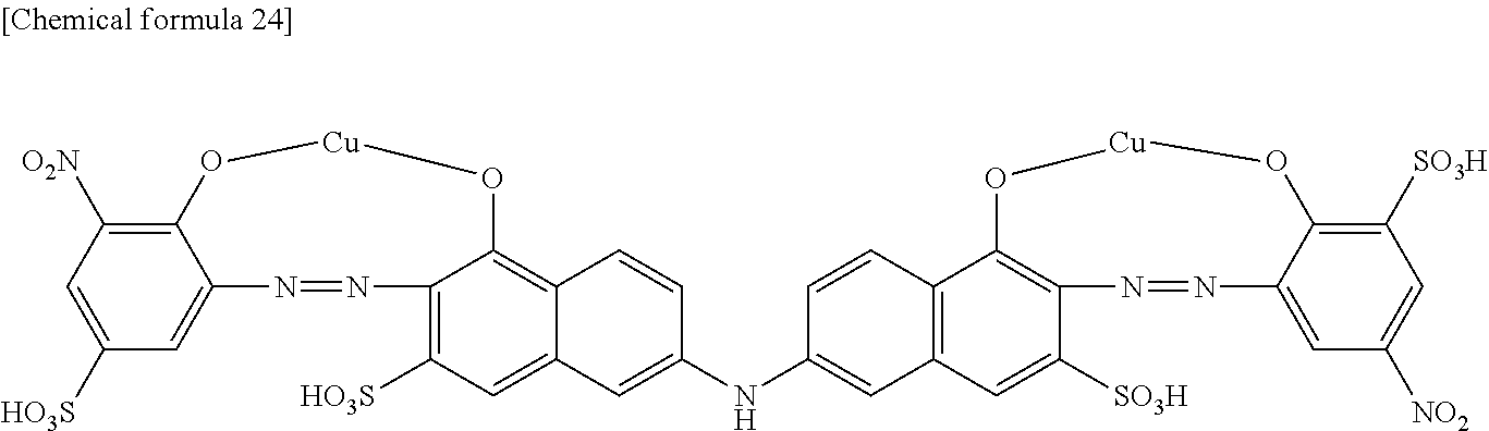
C1([O2N])=C2C(=CC([HO3S])=C1)N=NC1=C([HO3S])C=C3C(=C1O[Cu]O2)C=CC(NC1=CC2=C(C=C1)C1=C(C([SO3H])=C2)N=NC2=CC([NO2])=CC([SO3H])=C2O[Cu]O1)=C3
